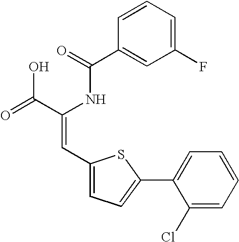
C1(C(=O)NC(C(=O)O)=CC2=CC=C(C3=CC=CC=C3Cl)S2)=CC(F)=CC=C1
